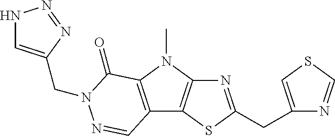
N1=C(CC2=CSC=N2)SC2=C1N(C)C1=C2C=NN(CC2=CNN=N2)C1=O
